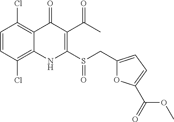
C1=CC(Cl)=C2C(=C1Cl)C(=O)C(C(=O)C)=C(S(CC1=CC=C(C(OC)=O)O1)=O)N2
